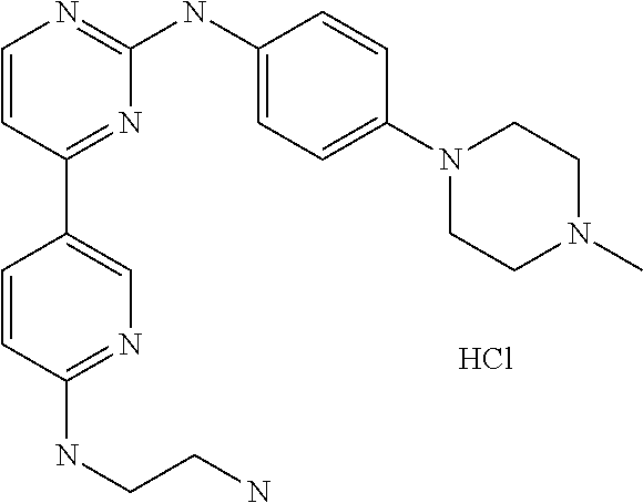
C1=CC(C2=CN=C(NCCN)C=C2)=NC(NC2=CC=C(N3CCN(C)CC3)C=C2)=N1.Cl
